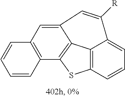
C12=C3C=CC=C1C([R])=CC1=CC4=C(C(=C21)S3)C=CC=C4
